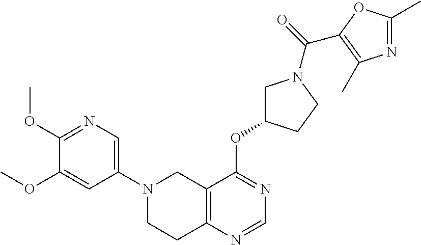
C1(N2CCC3=C(C2)C(OC2CN(C(=O)C4=C(C)N=C(C)O4)CC2)=NC=N3)=CN=C(OC)C(OC)=C1
